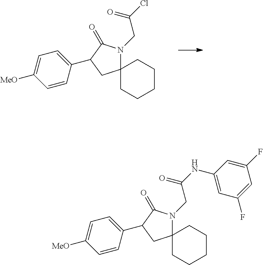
C12(N(CC(=O)Cl)C(=O)C(C3=CC=C([MeO])C=C3)C1)CCCCC2.C12(N(CC(=O)NC3=CC(F)=CC(F)=C3)C(=O)C(C3=CC=C([MeO])C=C3)C1)CCCCC2
